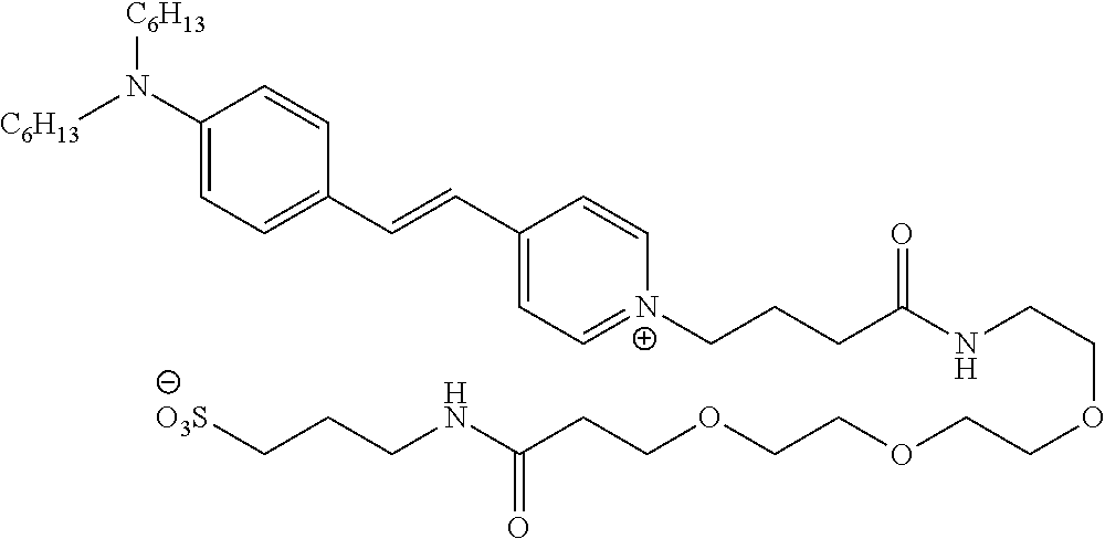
[C6H13]N(C1=CC=C(C=CC2=CC=[N+](CCCC(NCCOCCOCCOCCC(NCCC[O3S])=O)=O)C=C2)C=C1)[C6H13]
